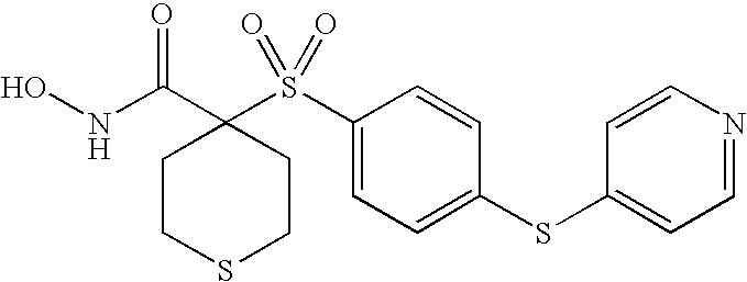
N(C(=O)C1(S(C2=CC=C(SC3=CC=NC=C3)C=C2)(=O)=O)CCSCC1)O
